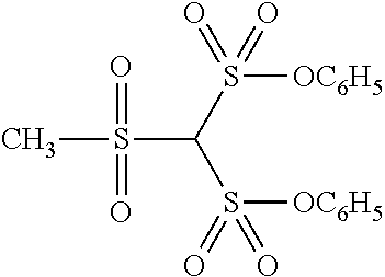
C(S(=O)(=O)[OC6H5])(S(=O)([OC6H5])=O)S(C)(=O)=O
